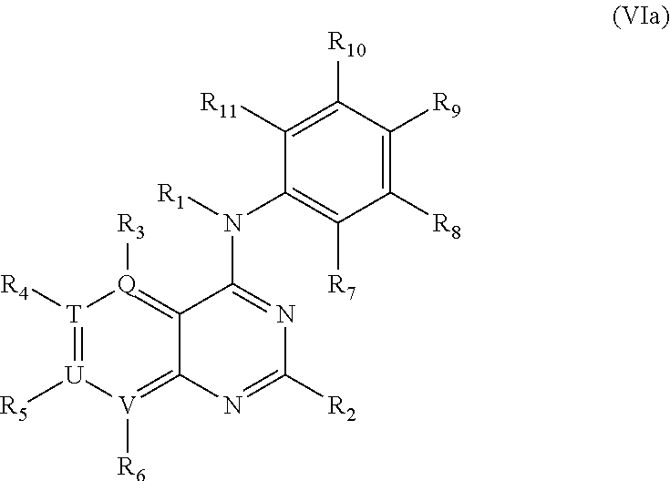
[U]1([R5])=[T]([R4])[Q]([R3])=C2C(=[V]1[R6])N=C([R2])N=C2N([R1])C1=C([R7])C([R8])=C([R9])C([R10])=C1[R11]
